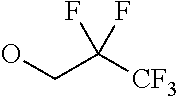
OCC([CF3])(F)F
